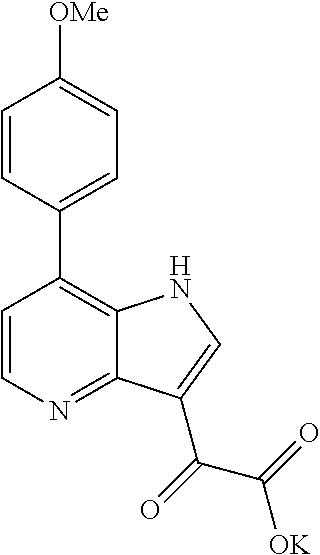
C1=CN=C2C(=C1C1=CC=C([OMe])C=C1)NC=C2C(=O)C(=O)[OK]
